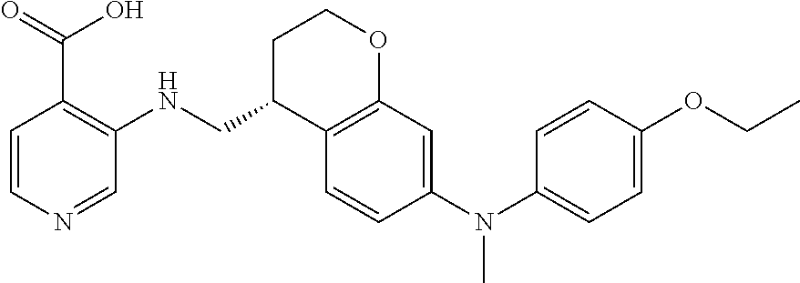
C1=CN=CC(NCC2C3=C(OCC2)C=C(N(C2=CC=C(OCC)C=C2)C)C=C3)=C1C(=O)O
